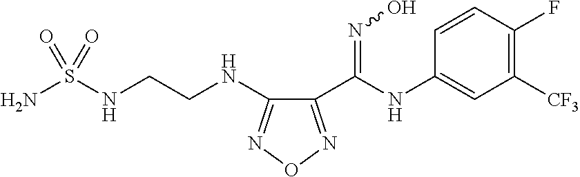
NS(NCCNC1=NON=C1C(NC1=CC([CF3])=C(F)C=C1)=NO)(=O)=O
